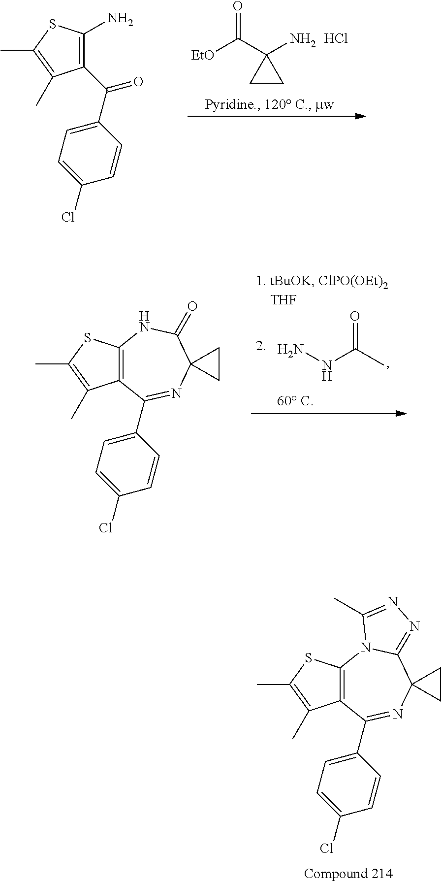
C1(N)=C(C(C2=CC=C(Cl)C=C2)=O)C(C)=C(C)S1.[EtO]C(C1(N)CC1)=O.Cl.C12=C(C(C3=CC=C(Cl)C=C3)=NC3(C(=O)N1)CC3)C(C)=C(C)S2.NNC(=O)C.C12=C(C(C3=CC=C(Cl)C=C3)=NC3(C4=NN=C(C)N14)CC3)C(C)=C(C)S2
